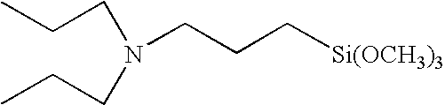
N(CCC[Si(OCH3)3])(CCC)CCC
